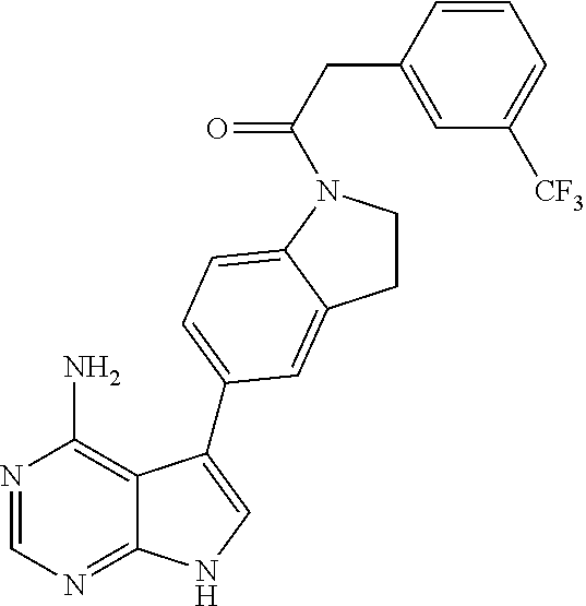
N1=CN=C2C(=C1N)C(C1=CC=C3N(C(CC4=CC([CF3])=CC=C4)=O)CCC3=C1)=CN2
